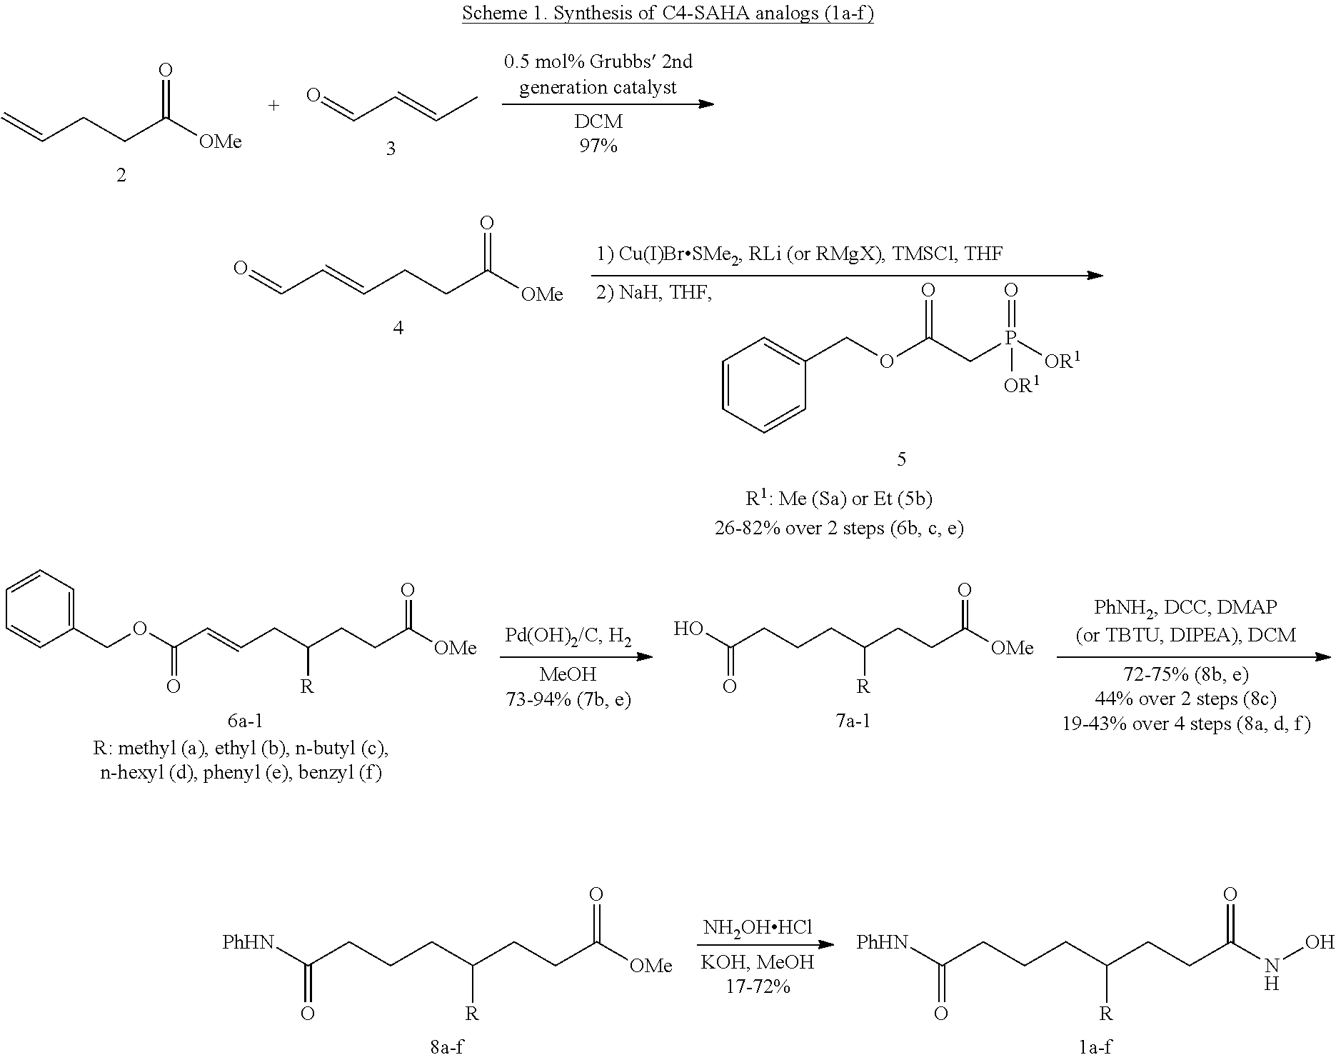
C=CCCC([OMe])=O.O=CC=CC.O=CC=CCCC([OMe])=O.C1=CC=CC(COC(CP([OR1])(=O)[OR1])=O)=C1.C(CCC(CCC([OMe])=O)[R])C([PhHN])=O.[NH2OHHCl].C(CCC(CCC(NO)=O)[R])C([PhHN])=O.C(CCC(CCC([OMe])=O)[R])C(O)=O.C(=CCC(CCC([OMe])=O)[R])C(OCC1=CC=CC=C1)=O
